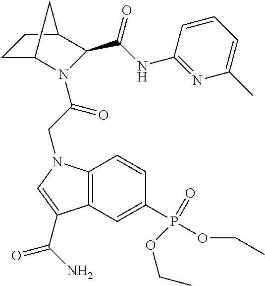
C(CN1C2=C(C=C(P(=O)(OCC)OCC)C=C2)C(C(N)=O)=C1)(=O)N1C2CCC(C1C(NC1=NC(C)=CC=C1)=O)C2
